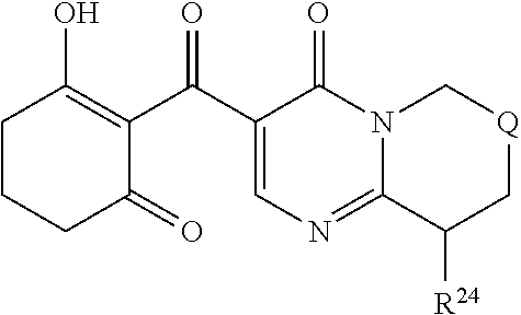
C1(O)=C(C(=O)C2=CN=C3N(C2=O)C[Q]CC3[R24])C(=O)CCC1
